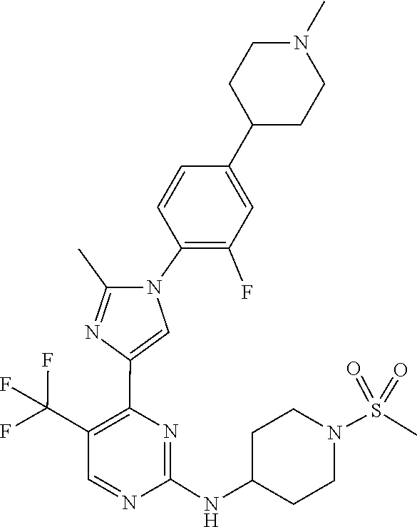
C1=CC(C2CCN(C)CC2)=CC(F)=C1N1C(C)=NC(C2=C(C(F)(F)F)C=NC(NC3CCN(S(=O)(=O)C)CC3)=N2)=C1
